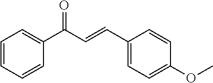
C1=CC=CC(C(C=CC2=CC=C(OC)C=C2)=O)=C1
